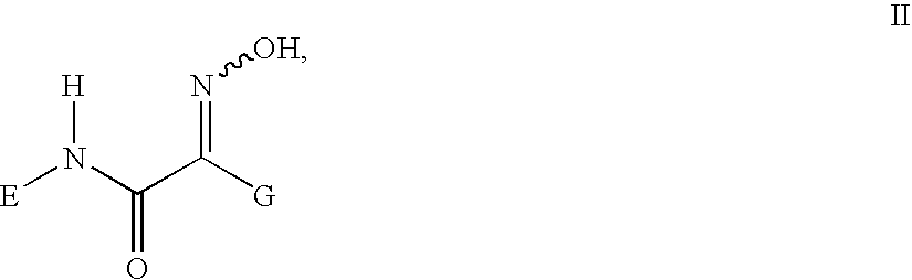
[H]N(C(C([G])=N[OH])=O)[E]
